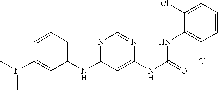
C1(N(C)C)=CC(NC2=NC=NC(NC(=O)NC3=C(Cl)C=CC=C3Cl)=C2)=CC=C1
